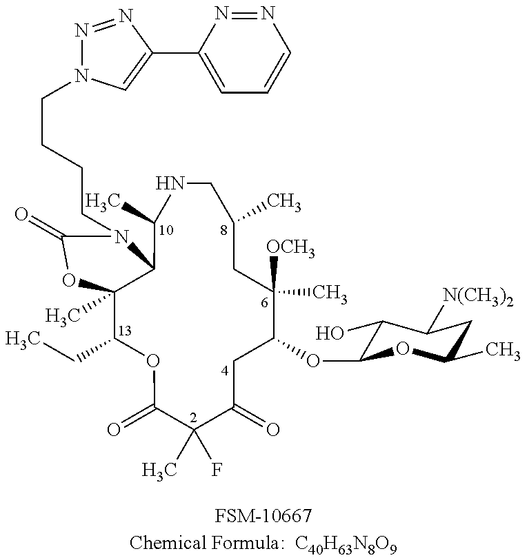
C12(C)C(CC)OC(=O)C(C)(F)C(=O)CC(OC3C(O)C([N(CH3)2])CC(C)O3)C(C)([OCH3])CC(C)CNC(C)C1N(CCCCN1N=NC(C3=CC=CN=N3)=C1)C(=O)O2.[FSM-10667Chemical Formula:  C40H63N8O9]
